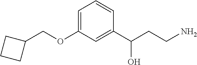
C1(COC2=CC=CC(C(CCN)O)=C2)CCC1
